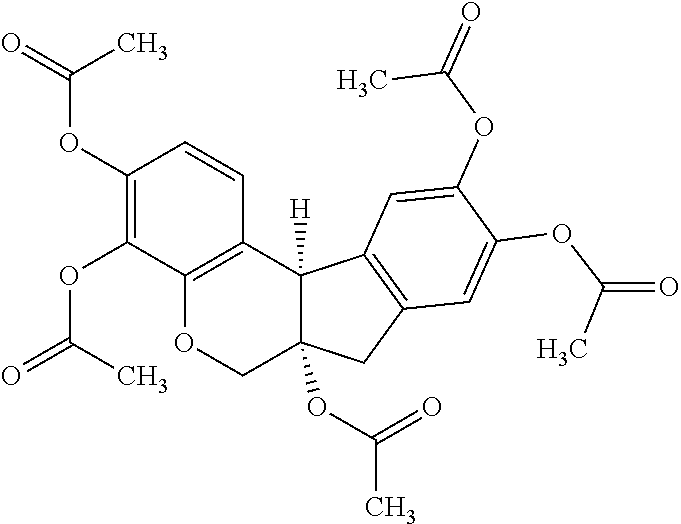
C12([H])C(OC(C)=O)(COC3=C1C=CC(OC(=O)C)=C3OC(=O)C)CC1=C2C=C(OC(=O)C)C(OC(=O)C)=C1
